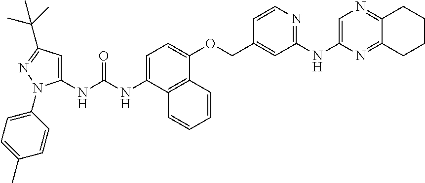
N(C1=CC=C(OCC2=CC(NC3=CN=C4C(=N3)CCCC4)=NC=C2)C2=C1C=CC=C2)C(=O)NC1=CC(C(C)(C)C)=NN1C1=CC=C(C)C=C1
